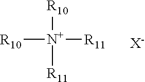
[R10][N+]([R11])([R10])[R11].[X-]
